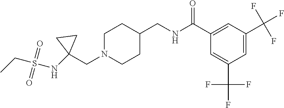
C(N1CCC(CNC(C2=CC(C(F)(F)F)=CC(C(F)(F)F)=C2)=O)CC1)C1(NS(=O)(=O)CC)CC1
